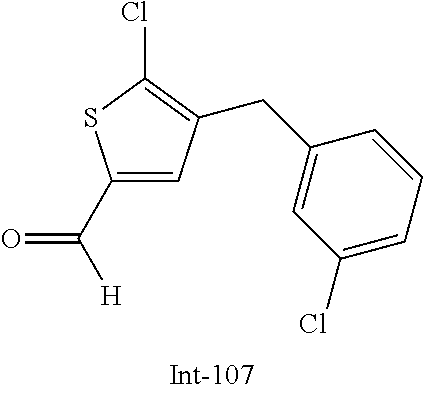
C([H])(=O)C1=CC(CC2=CC(Cl)=CC=C2)=C(Cl)S1
